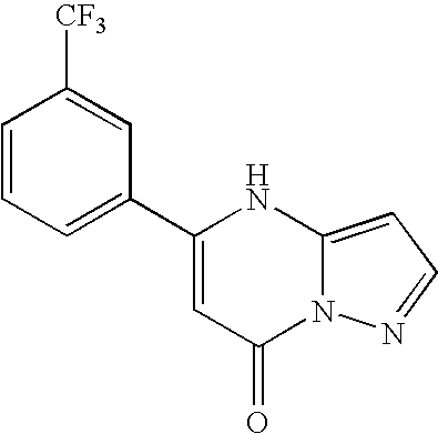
C1(C2=CC=CC([CF3])=C2)=CC(=O)N2C(=CC=N2)N1
